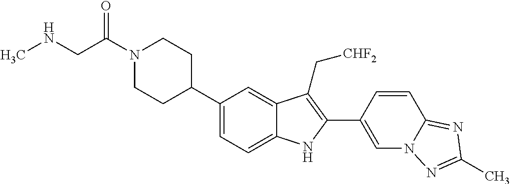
C(N1CCC(C2=CC=C3C(=C2)C(C[CHF2])=C(C2=CN4C(=NC(C)=N4)C=C2)N3)CC1)(CNC)=O
